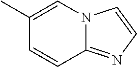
C1(C)=CN2C(=NC=C2)C=C1
